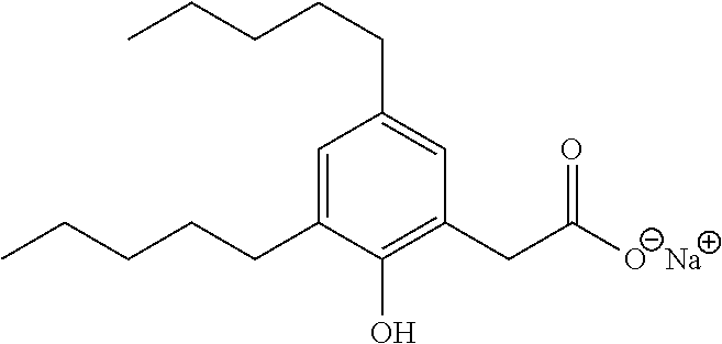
C1(CC([O-])=O)=C(O)C(CCCCC)=CC(CCCCC)=C1.[Na]
